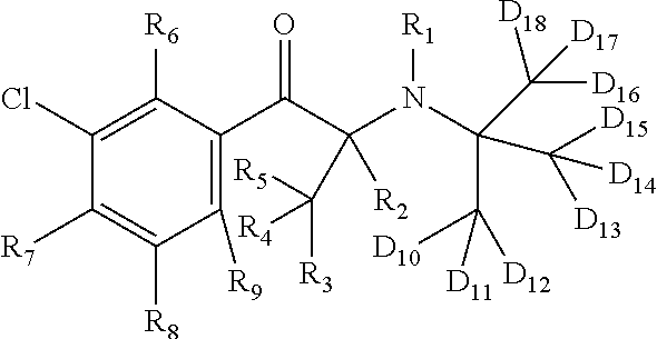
C1([R9])=C(C(C(N(C(C([D10])([D12])[D11])(C([D15])([D14])[D13])C([D16])([D17])[D18])[R1])([R2])C([R5])([R4])[R3])=O)C([R6])=C(Cl)C([R7])=C1[R8]
